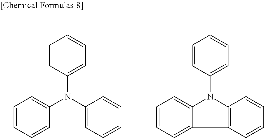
C1=CC(N(C2=CC=CC=C2)C2=CC=CC=C2)=CC=C1.C1=CC(N2C3=C(C4=CC=CC=C24)C=CC=C3)=CC=C1
